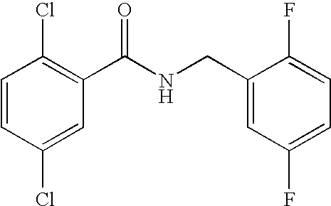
C1=CC(Cl)=CC(C(NCC2=CC(F)=CC=C2F)=O)=C1Cl
